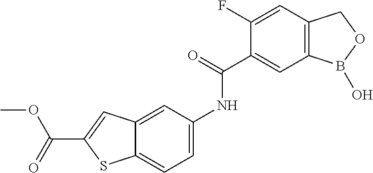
C1(F)=CC2=C(C=C1C(=O)NC1=CC=C3C(=C1)C=C(C(=O)OC)S3)B(O)OC2
